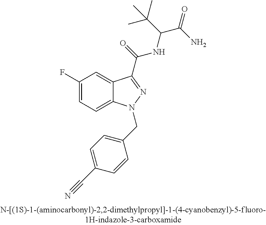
C1(F)=CC=C2C(=C1)C(C(=O)NC(C(N)=O)C(C)(C)C)=NN2CC1=CC=C(C#N)C=C1
